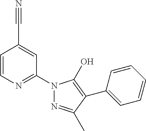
C1=CN=C(N2N=C(C)C(C3=CC=CC=C3)=C2O)C=C1C#N
